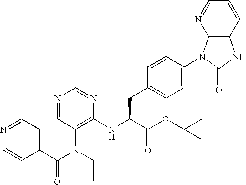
C1=NC=CC(C(=O)N(C2=C(NC(CC3=CC=C(N4C5=C(NC4=O)C=CC=N5)C=C3)C(=O)OC(C)(C)C)N=CN=C2)CC)=C1
